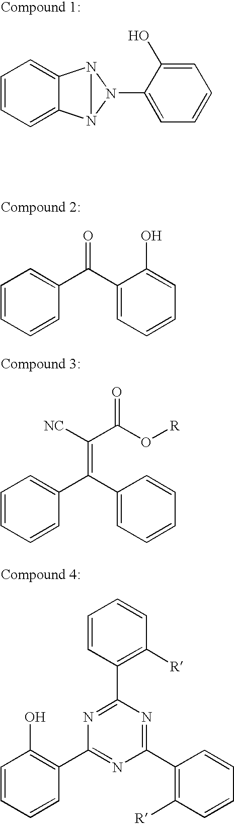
C1=CC=C2C(=C1)N1N2N1C1=CC=CC=C1O.C1=CC=CC(C(C2=CC=CC=C2O)=O)=C1.C1=CC=CC(C(=C(C(=O)O[R])[NC])C2=CC=CC=C2)=C1.C1=CC(C2=NC(C3=C(O)C=CC=C3)=NC(C3=C([R])C=CC=C3)=N2)=C([R])C=C1
